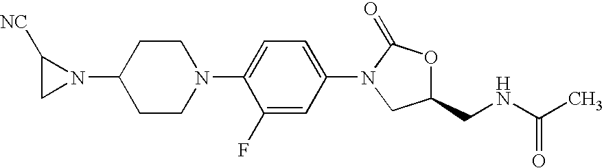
C1([NC])CN1C1CCN(C2=CC=C(N3C(=O)OC(CNC(C)=O)C3)C=C2F)CC1
